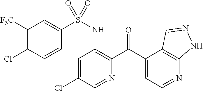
C1=C(Cl)C=NC(C(C2=CC=NC3=C2C=NN3)=O)=C1NS(=O)(C1=CC([F3C])=C(Cl)C=C1)=O
